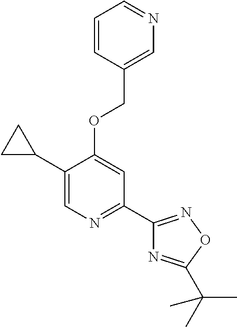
C1(C2CC2)=CN=C(C2=NOC(C(C)(C)C)=N2)C=C1OCC1=CN=CC=C1
